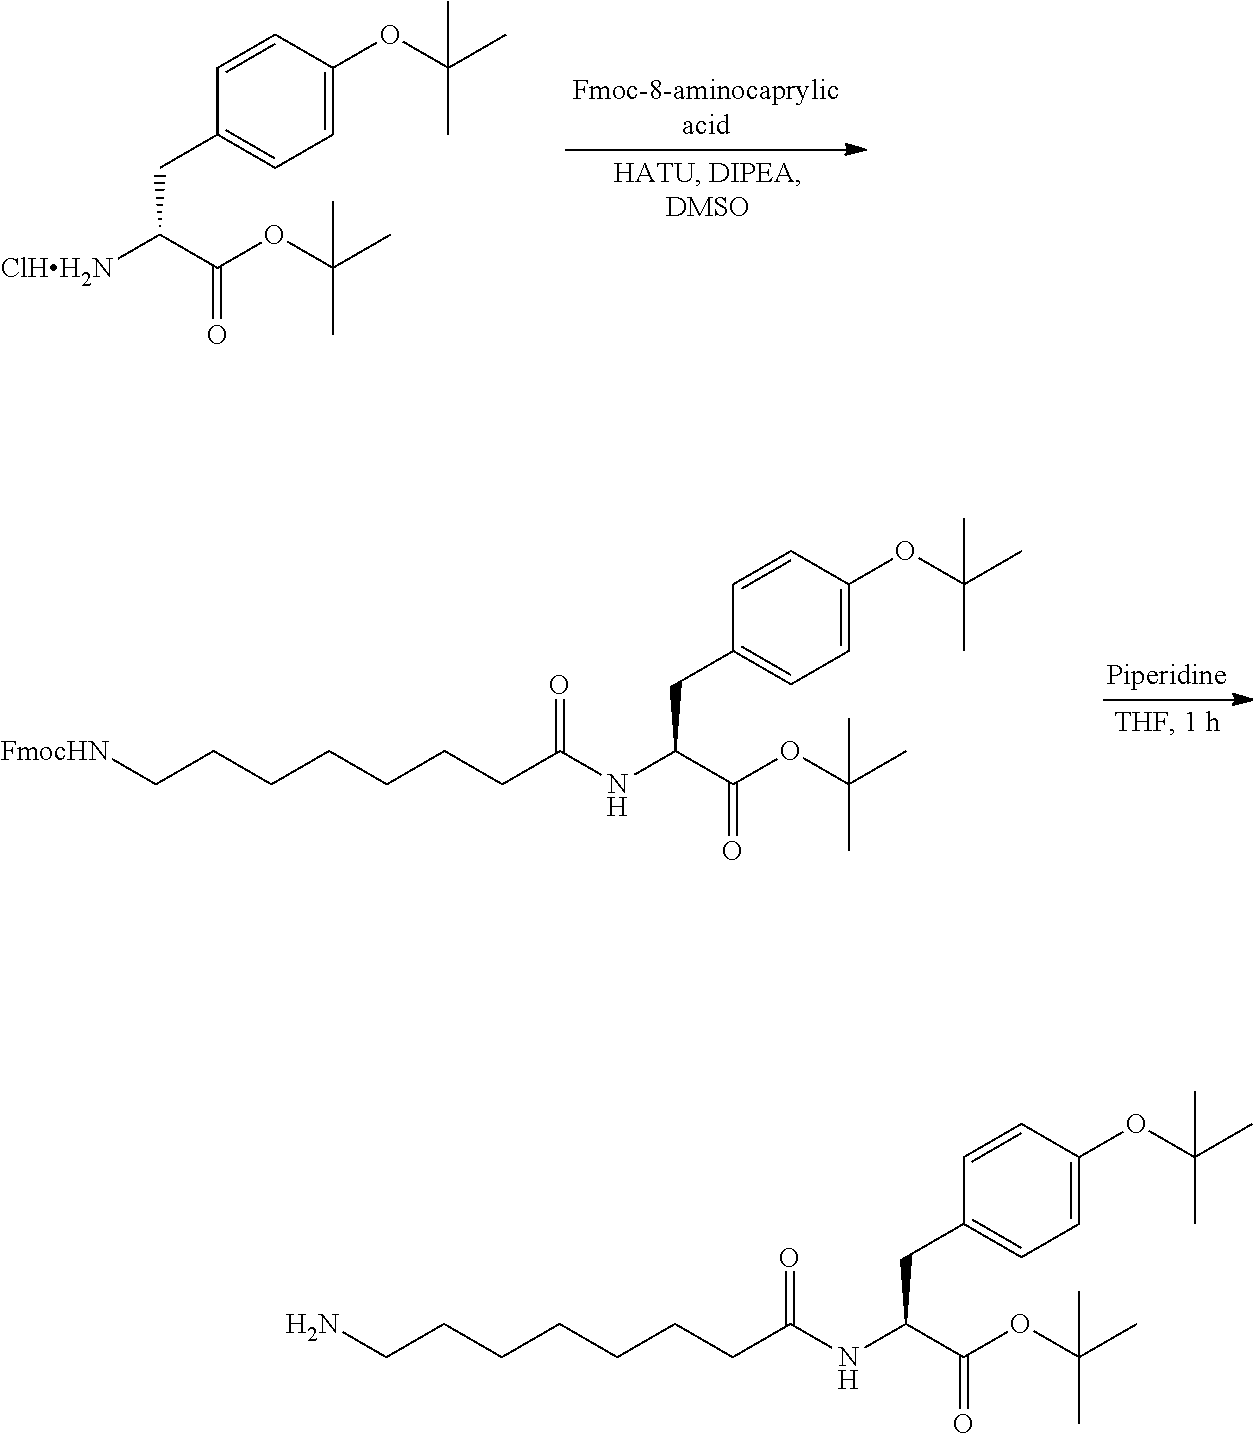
C1=C(OC(C)(C)C)C=CC(CC([ClHH2N])C(OC(C)(C)C)=O)=C1.C1=C(OC(C)(C)C)C=CC(CC(NC(CCCCCCC[FmocHN])=O)C(OC(C)(C)C)=O)=C1.C1=C(OC(C)(C)C)C=CC(CC(NC(CCCCCCCN)=O)C(OC(C)(C)C)=O)=C1
